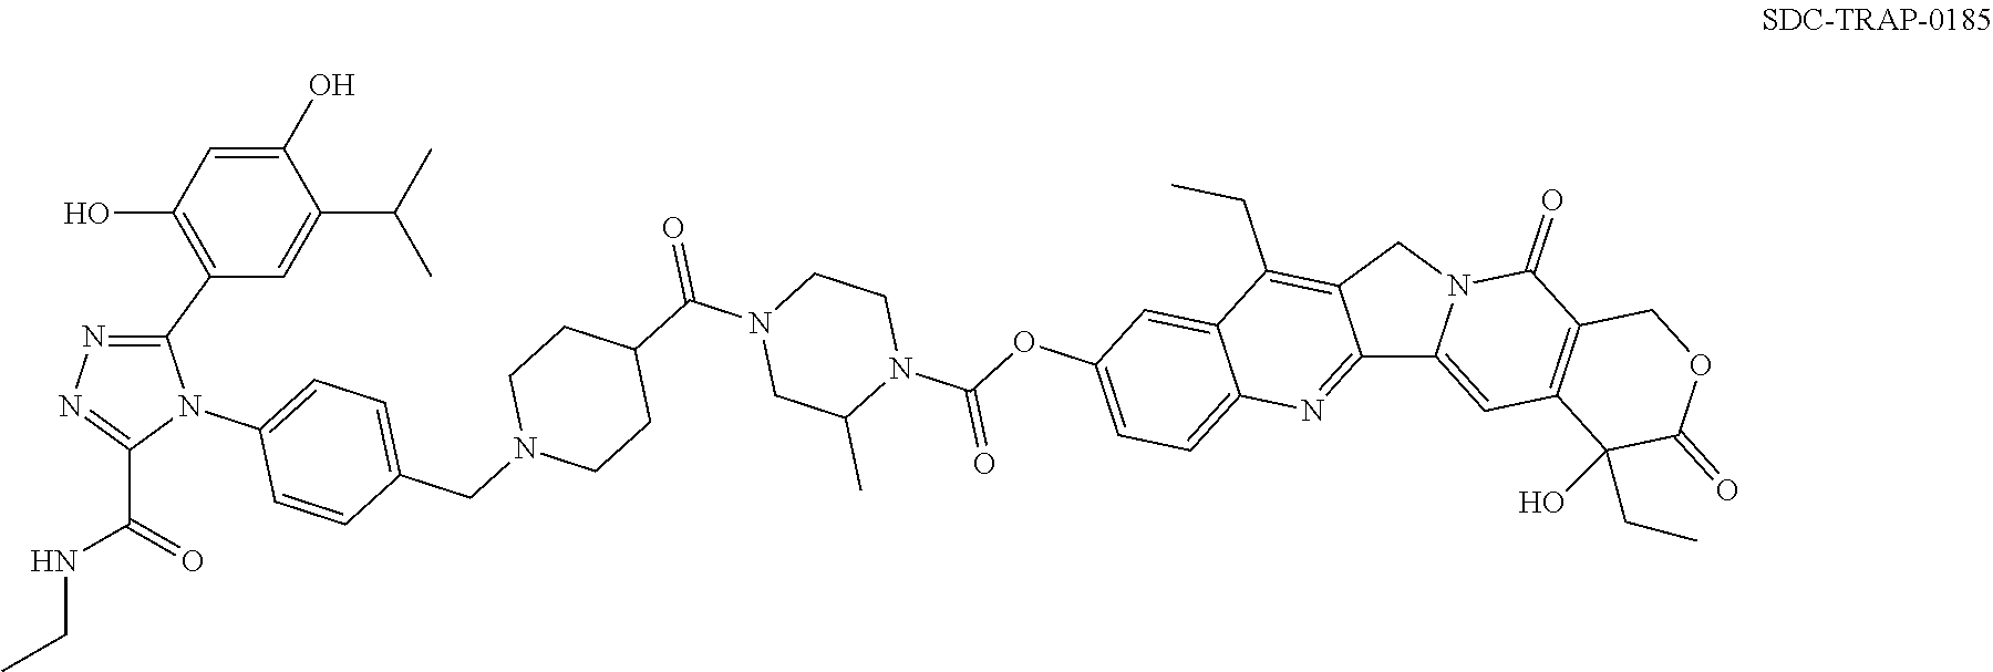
C1(C2=C(O)C=C(O)C(C(C)C)=C2)=NN=C(C(=O)NCC)N1C1=CC=C(CN2CCC(C(N3CC(C)N(C(OC4=CC=C5C(=C4)C(CC)=C4C(=N5)C5=CC6=C(C(=O)N5C4)COC(=O)C6(O)CC)=O)CC3)=O)CC2)C=C1
